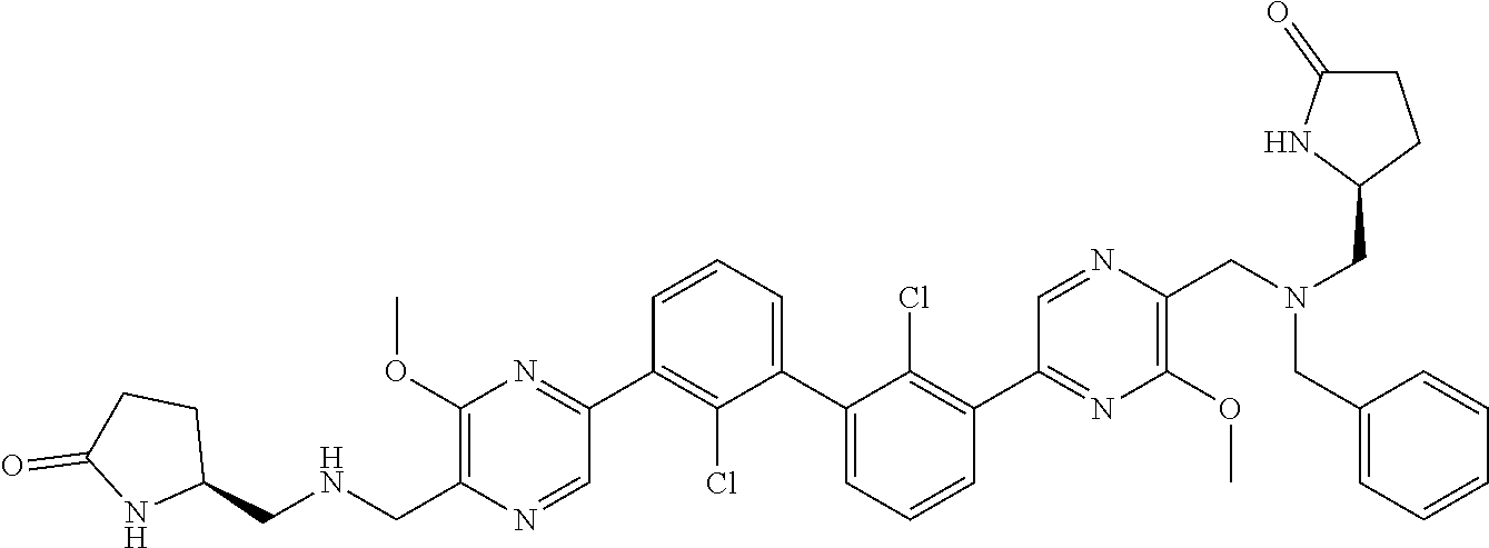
C1(C2=NC(OC)=C(C[HN]CC3CCC(=O)N3)N=C2)=C(Cl)C(C2=CC=CC(C3=NC(OC)=C(CN(CC4=CC=CC=C4)CC4CCC(=O)N4)N=C3)=C2Cl)=CC=C1
